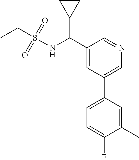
C1(C(NS(=O)(=O)CC)C2CC2)=CC(C2=CC=C(F)C(C)=C2)=CN=C1
